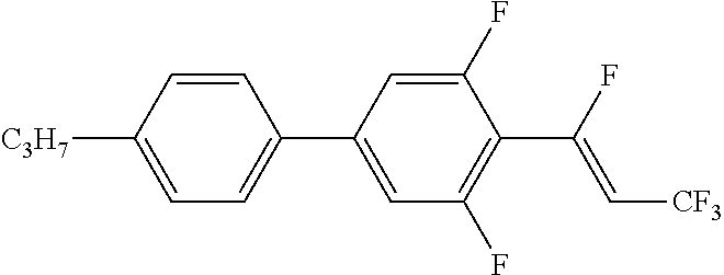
C1=C([C3H7])C=CC(C2=CC(F)=C(C(F)=C[CF3])C(F)=C2)=C1
